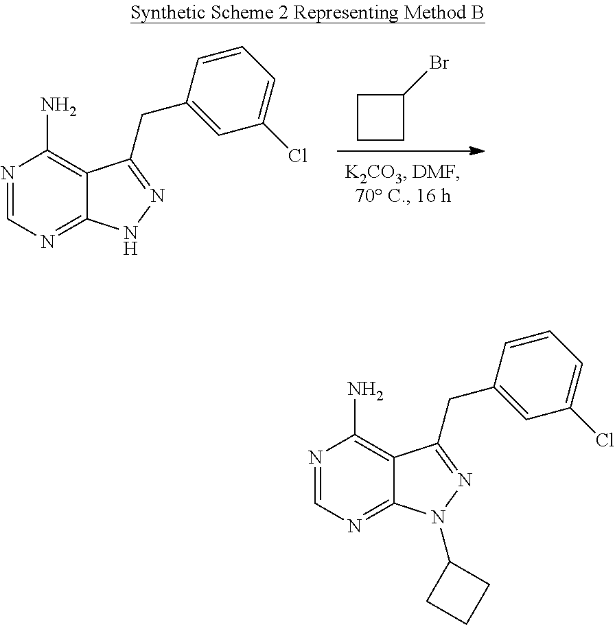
C1CC(Br)C1.N1=CN=C2C(=C1N)C(CC1=CC(Cl)=CC=C1)=NN2.N1=CN=C2C(=C1N)C(CC1=CC(Cl)=CC=C1)=NN2C1CCC1
